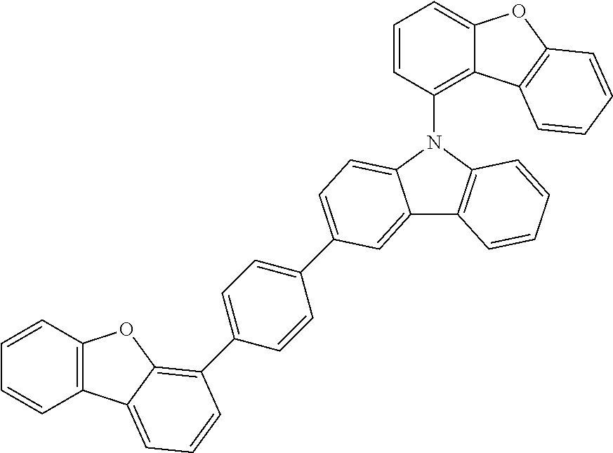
C12=C(C=CC=C1)OC1=C(C3=CC=C(C4=CC=C5C(=C4)C4=C(N5C5=C6C(=CC=C5)OC5=C6C=CC=C5)C=CC=C4)C=C3)C=CC=C21
